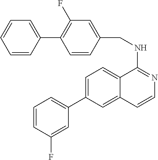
C1=CC(F)=CC(C2=CC=C3C(=C2)C=CN=C3NCC2=CC(F)=C(C3=CC=CC=C3)C=C2)=C1
